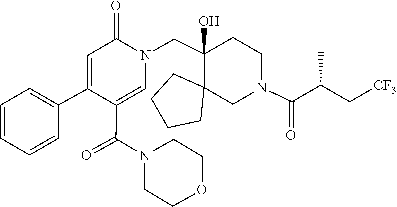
C1(C(N2CCOCC2)=O)=CN(CC2(O)C3(CN(C(=O)C(C[CF3])C)CC2)CCCC3)C(=O)C=C1C1=CC=CC=C1
